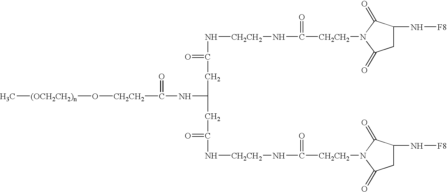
[(OCH2CH2)n](C)O[CH2CH2]C(NC(CC(N[CH2CH2]NC([CH2CH2]N1C(=O)C(N[F8])CC1=O)=O)=O)CC(=O)N[CH2CH2]NC([CH2CH2]N1C(=O)C(N[F8])CC1=O)=O)=O
